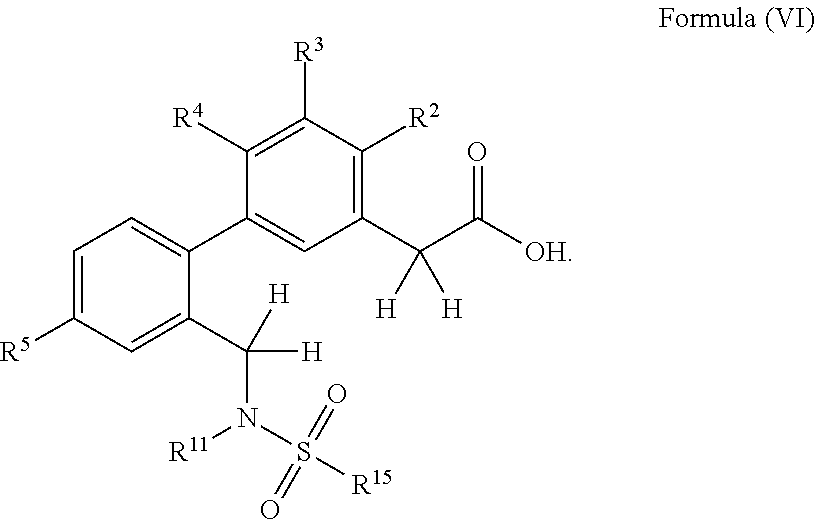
C1=C([R5])C=C(C([H])(N([R11])S([R15])(=O)=O)[H])C(C2=CC(C(C([OH])=O)([H])[H])=C([R2])C([R3])=C2[R4])=C1
